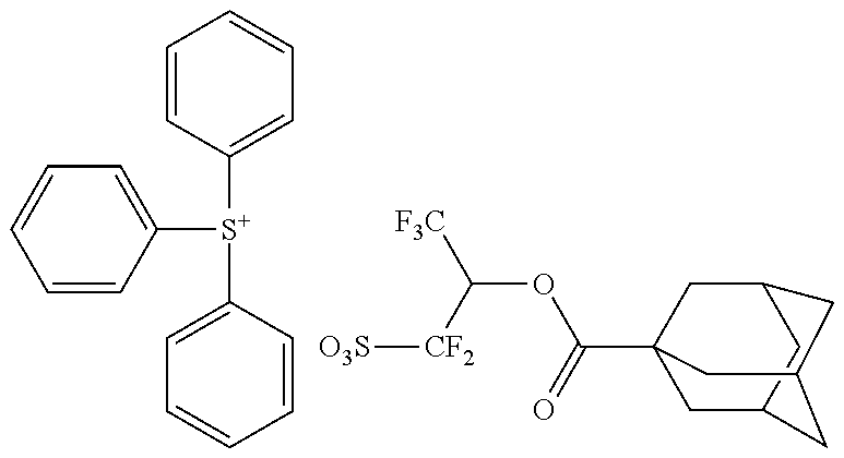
C1=CC=CC([S+](C2=CC=CC=C2)C2=CC=CC=C2)=C1.C(OC(C12CC3CC(C1)CC(C2)C3)=O)([CF2][O3S])[F3C]
